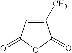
C1(C)=CC(=O)OC1=O
